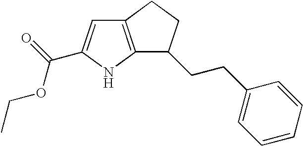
C12=C(NC(C(=O)OCC)=C1)C(CCC1=CC=CC=C1)CC2
